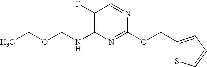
C1(F)=C(NCOCC)N=C(OCC2=CC=CS2)N=C1
